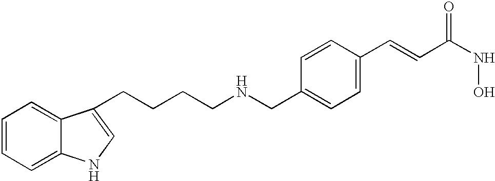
C(C1=CC=C(C=CC(NO)=O)C=C1)NCCCCC1=CNC2=CC=CC=C21
